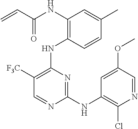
N(C1=C(NC2=C([F3C])C=NC(NC3=C(Cl)N=CC(OC)=C3)=N2)C=CC(C)=C1)C(C=C)=O
